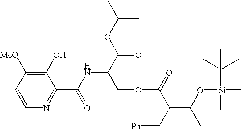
C1=CC([MeO])=C(O)C(C(=O)NC(COC(C(C(O[Si](C)(C)C(C)(C)C)C)C[Ph])=O)C(=O)OC(C)C)=N1
